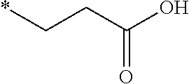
*CCC(O)=O
